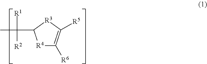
[R4]1C([R6])=C([R5])[R3]C1C(C)([R1])[R2]
